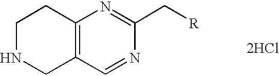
C12=C(C=NC(C[R])=N1)CNCC2.[2HCl]
